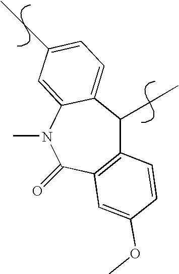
C12=C(C(=O)N(C)C3=CC(CC)=CC=C3C1CC)C=C(OC)C=C2
